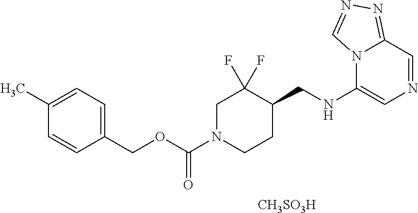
C1(NCC2CCN(C(OCC3=CC=C(C)C=C3)=O)CC2(F)F)=CN=CC2=NN=CN12.[CH3SO3H]
